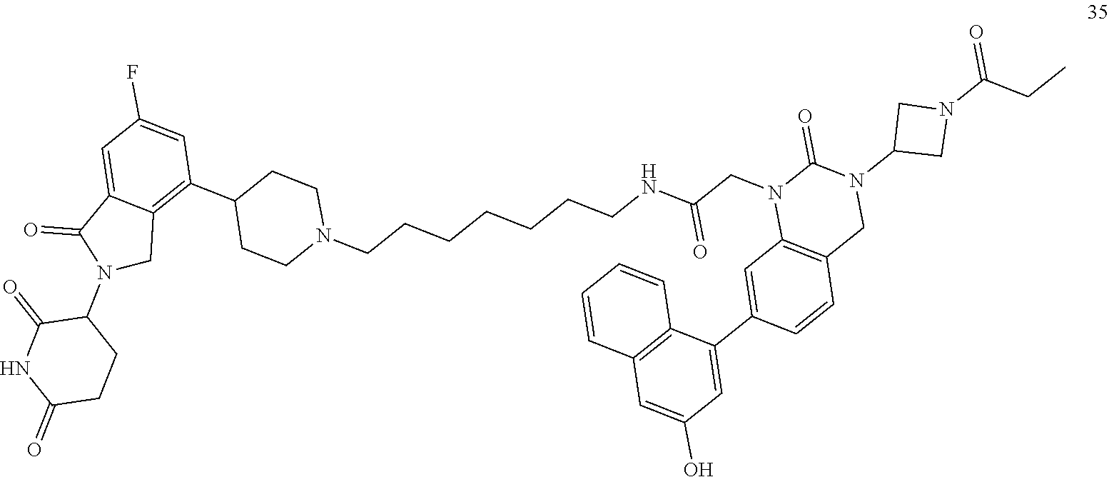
C1=C2C(=C(C3CCN(CCCCCCCNC(CN4C5=C(CN(C6CN(C(CC)=O)C6)C4=O)C=CC(C4=CC(O)=CC6=C4C=CC=C6)=C5)=O)CC3)C=C1F)CN(C1C(=O)NC(=O)CC1)C2=O
